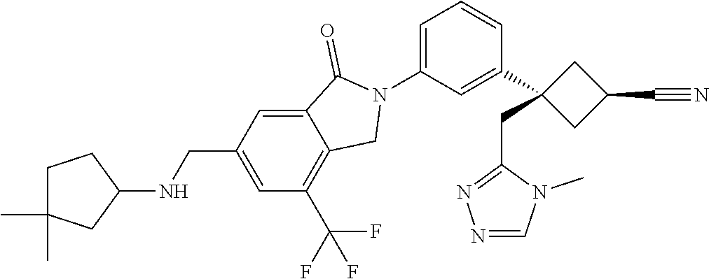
N1(C2=CC=CC(C3(CC4=NN=CN4C)CC(C#N)C3)=C2)C(=O)C2=CC(CNC3CCC(C)(C)C3)=CC(C(F)(F)F)=C2C1
